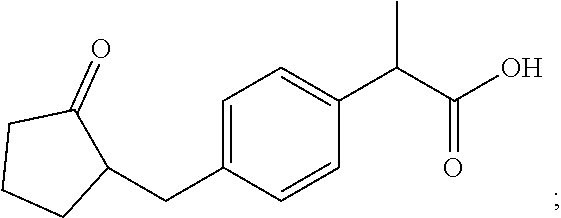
C1=C(CC2C(=O)CCC2)C=CC(C(C(O)=O)C)=C1
